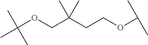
CC(OCC(CCOC(C)C)(C)C)(C)C
